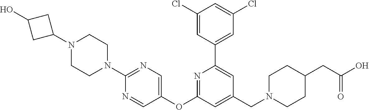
N1(C2CC(O)C2)CCN(C2=NC=C(OC3=NC(C4=CC(Cl)=CC(Cl)=C4)=CC(CN4CCC(CC(O)=O)CC4)=C3)C=N2)CC1
